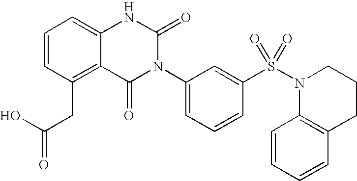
C1=CC(CC(O)=O)=C2C(=C1)NC(=O)N(C1=CC=CC(S(N3CCCC4=C3C=CC=C4)(=O)=O)=C1)C2=O
